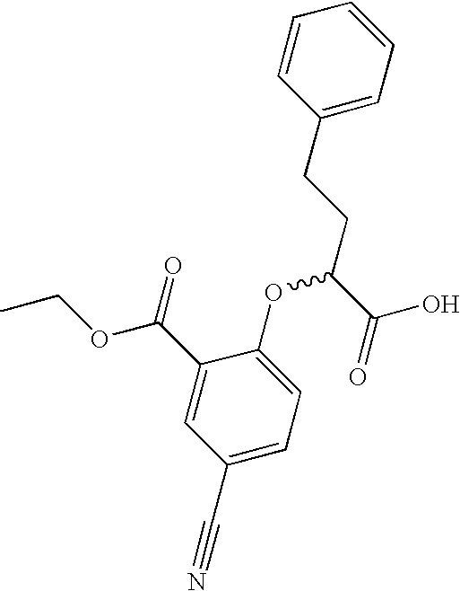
C1(CCC(C(=O)O)OC2=CC=C(C#N)C=C2C(=O)OCC)=CC=CC=C1
